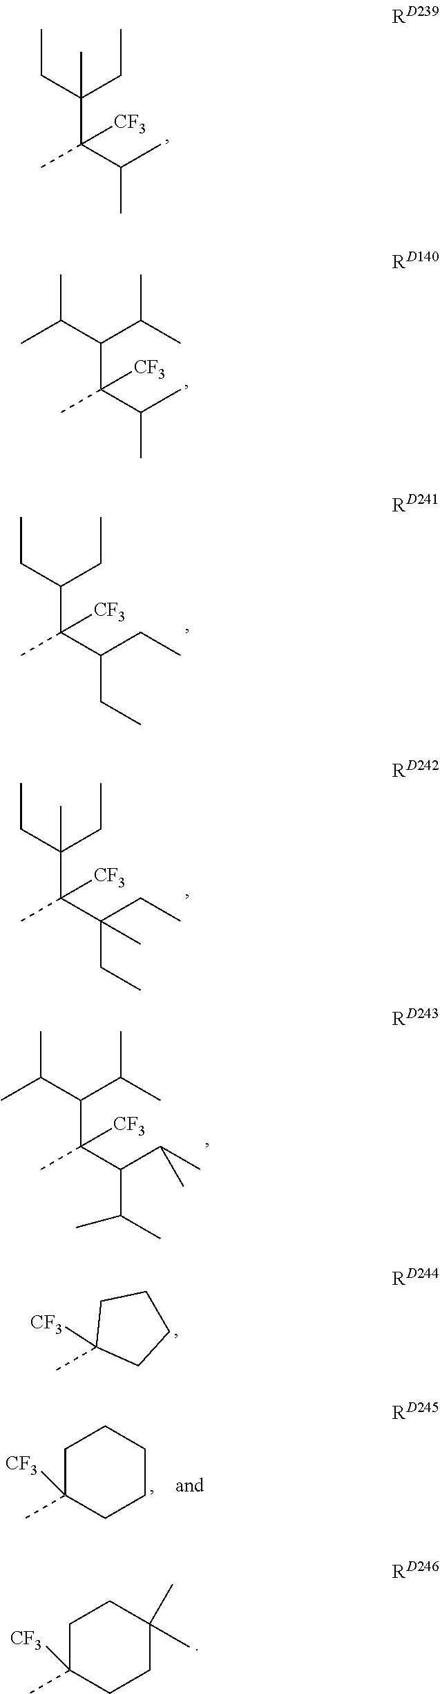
CCC(CC)(C(C)(C(C)C)[CF3])C.CC(C(C(C)C)C(C)(C(C)C)[CF3])C.CCC(CC)C(C)(C(CC)CC)[CF3].CCC(CC)(C(C)(C(CC)(CC)C)[CF3])C.CC(C(C(C)C)C(C)(C(C(C)C)C(C)C)[CF3])C.CC1([CF3])CCCC1.C1(C)([CF3])CCC(C)(C)CC1.C1(C)([CF3])CCCCC1
